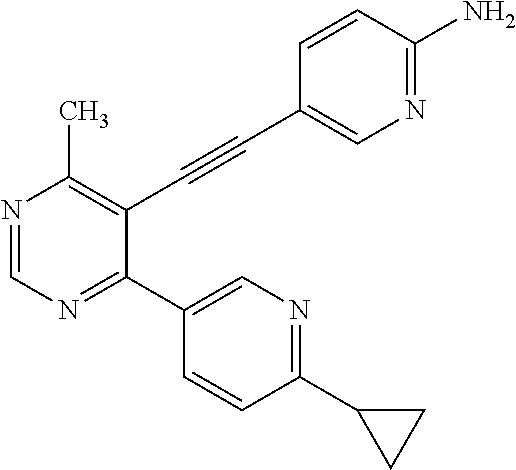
N1=CN=C(C2=CN=C(C3CC3)C=C2)C(C#CC2=CN=C(N)C=C2)=C1C
